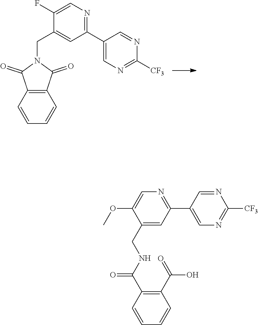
C1=CC=CC2=C1C(=O)N(CC1=CC(C3=CN=C([CF3])N=C3)=NC=C1F)C2=O.C1=CC=CC(C(=O)O)=C1C(NCC1=CC(C2=CN=C([CF3])N=C2)=NC=C1OC)=O
